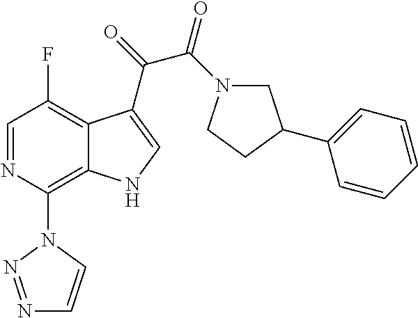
C1=NC(N2C=CN=N2)=C2C(=C1F)C(C(C(=O)N1CC(C3=CC=CC=C3)CC1)=O)=CN2
